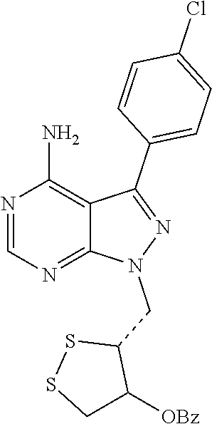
N1=CN=C2C(=C1N)C(C1=CC=C(Cl)C=C1)=NN2CC1SSCC1[OBz]
